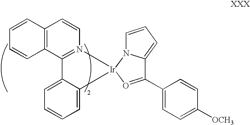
C12=C(C3=N(C=C1)[Ir]1(C4=CC=CC=C34)N3C=CC=C3C(C3=CC=C([OCH3])C=C3)=O1)C=CC=C2
